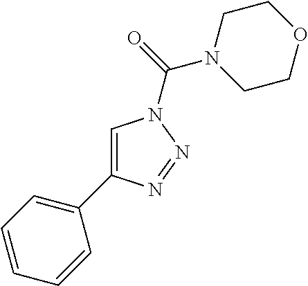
C1=C(C2=CC=CC=C2)N=NN1C(N1CCOCC1)=O
